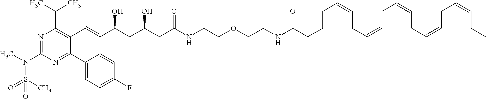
N1=C(N(S(C)(=O)=O)C)N=C(C2=CC=C(F)C=C2)C(C=CC(O)CC(O)CC(=O)NCCOCCNC(=O)CCCC=CCC=CCC=CCC=CCC=CCC)=C1C(C)C
